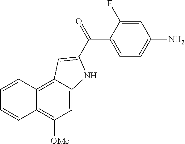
C1=C2C(=C3C(=C1[OMe])C=CC=C3)C=C(C(=O)C1=CC=C(N)C=C1F)N2
